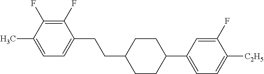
C1(F)=C(F)C(C)=CC=C1CCC1CCC(C2=CC=C([C2H5])C(F)=C2)CC1
